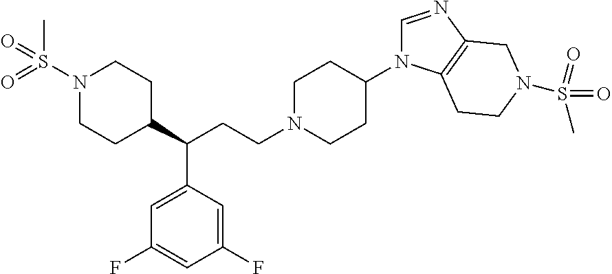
N1(S(C)(=O)=O)CCC(C(CCN2CCC(N3C=NC4=C3CCN(S(=O)(C)=O)C4)CC2)C2=CC(F)=CC(F)=C2)CC1
